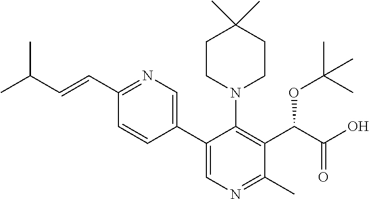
C1(C=CC(C)C)=NC=C(C2=CN=C(C)C(C(C(=O)O)OC(C)(C)C)=C2N2CCC(C)(C)CC2)C=C1
